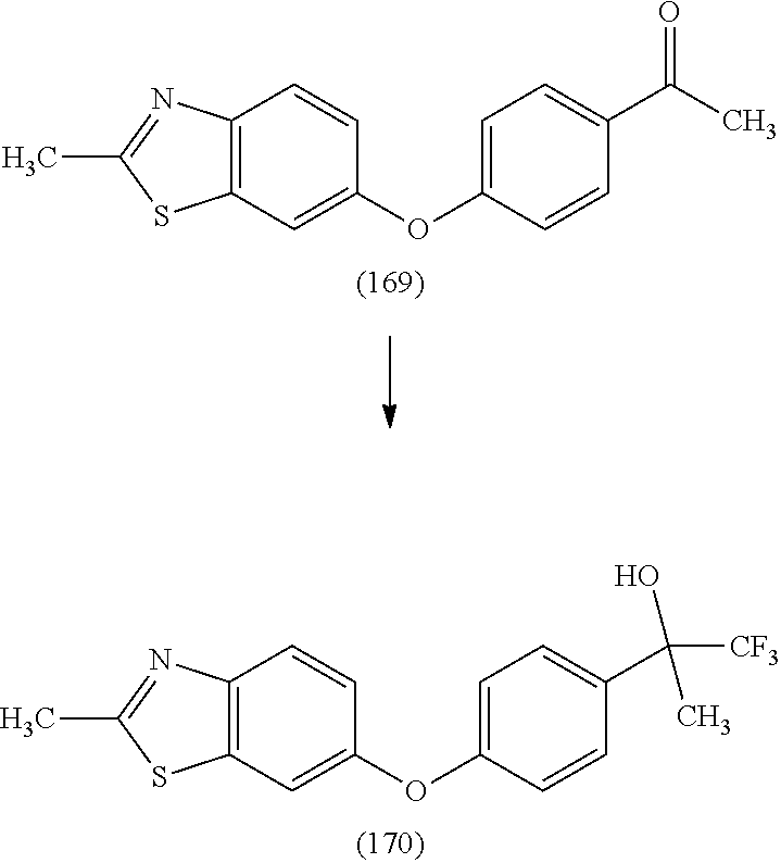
C12=C(N=C(C)S1)C=CC(OC1=CC=C(C(C)=O)C=C1)=C2.C12=C(N=C(C)S1)C=CC(OC1=CC=C(C([CF3])(O)C)C=C1)=C2
